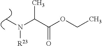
C(C(OCC)=O)(N(C)[R23])C
